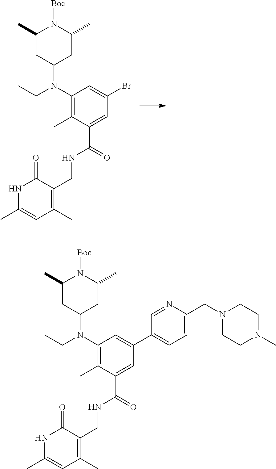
C1(C)CC(N(C2=C(C)C(C(NCC3=C(C)C=C(C)NC3=O)=O)=CC(Br)=C2)CC)CC(C)N1[Boc].C1(C)CC(N(C2=C(C)C(C(NCC3=C(C)C=C(C)NC3=O)=O)=CC(C3=CC=C(CN4CCN(C)CC4)N=C3)=C2)CC)CC(C)N1[Boc]
